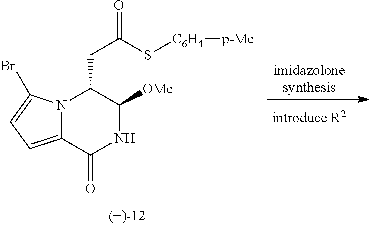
N12C(=CC=C1Br)C(=O)NC([OMe])C2CC(S[C6H4][p-Me])=O
